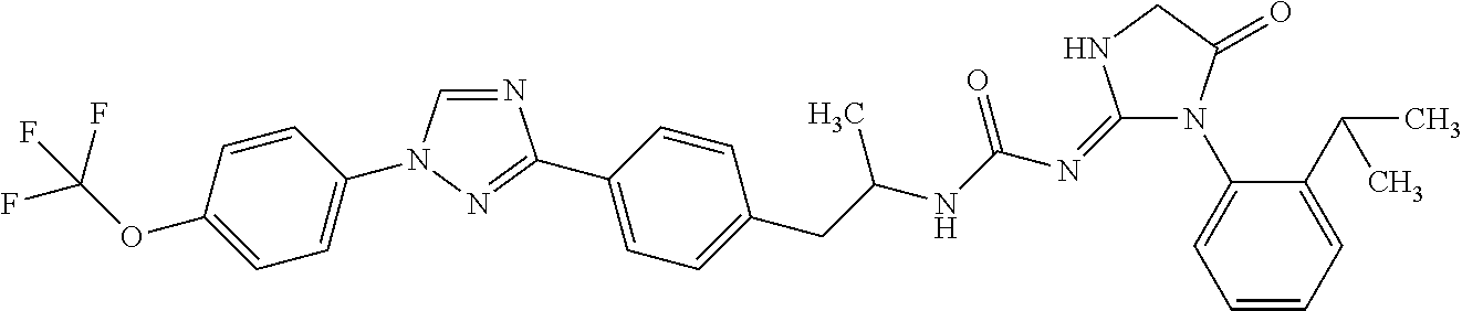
N1=CN(C2=CC=C(OC(F)(F)F)C=C2)N=C1C1=CC=C(CC(NC(N=C2N(C3=CC=CC=C3C(C)C)C(=O)CN2)=O)C)C=C1
